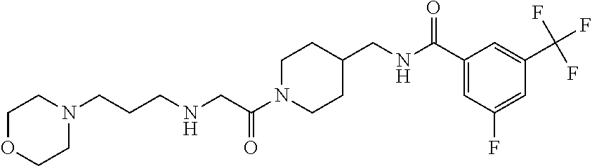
N(CC(N1CCC(CNC(C2=CC(F)=CC(C(F)(F)F)=C2)=O)CC1)=O)CCCN1CCOCC1
